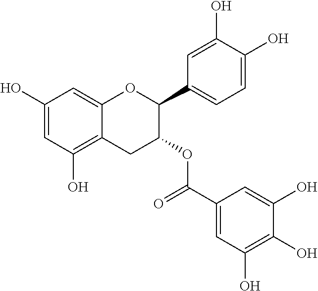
C1(O)=CC(O)=C2C(=C1)OC(C1=CC=C(O)C(O)=C1)C(OC(C1=CC(O)=C(O)C(O)=C1)=O)C2
